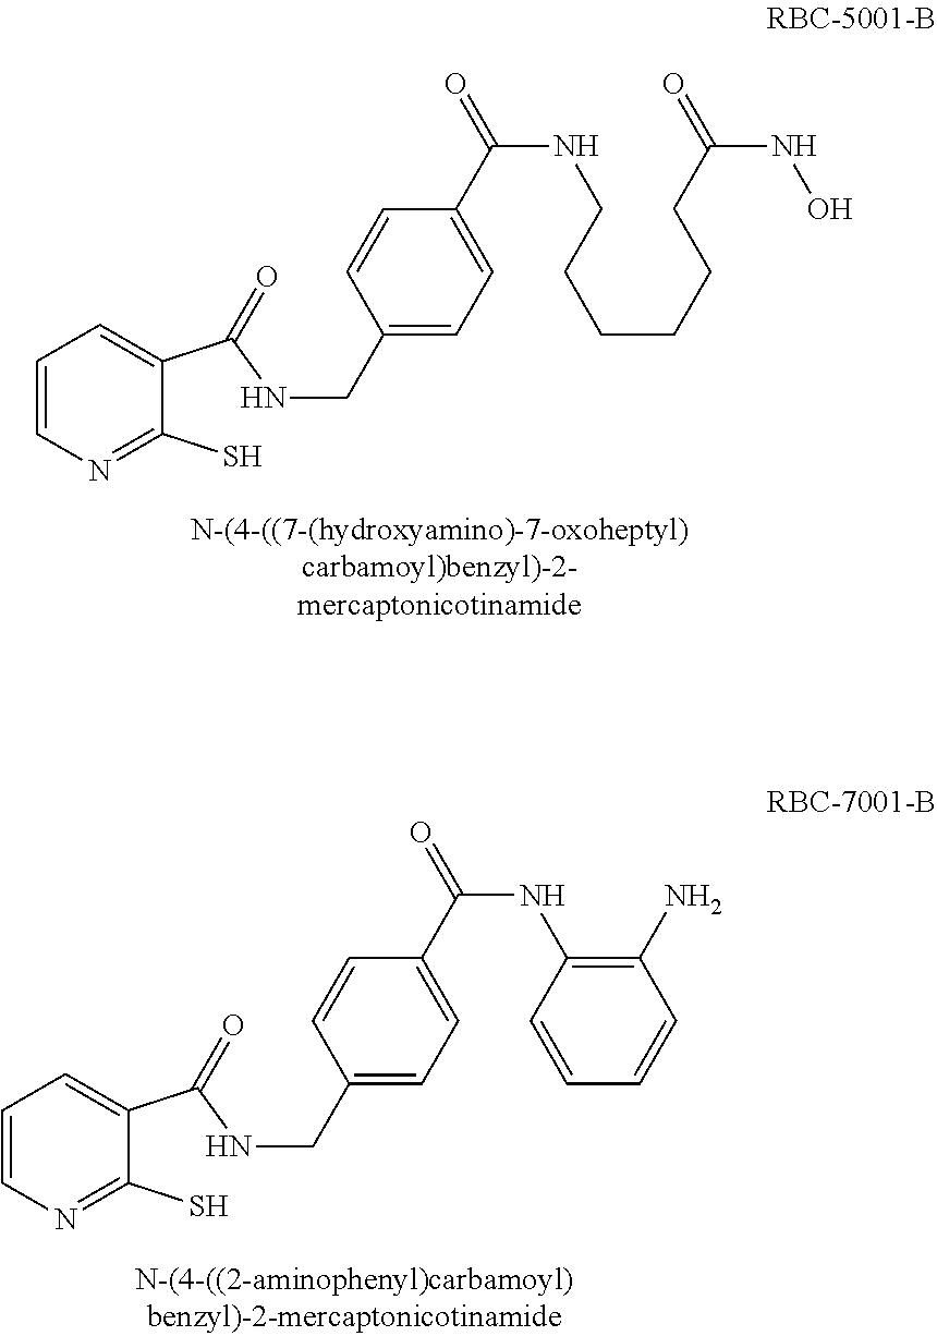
C1=CN=C(S)C(C(NCC2=CC=C(C(=O)NCCCCCCC(=O)NO)C=C2)=O)=C1.C1=CN=C(S)C(C(NCC2=CC=C(C(=O)NC3=C(N)C=CC=C3)C=C2)=O)=C1
